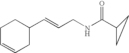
C1C=CCC(C=CCNC(C2CC2)=O)C1
